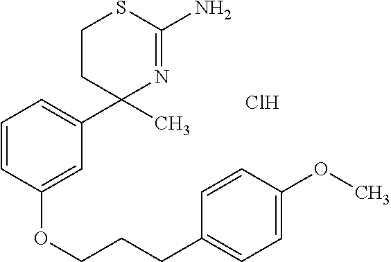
C1CC(C2=CC=CC(OCCCC3=CC=C(OC)C=C3)=C2)(C)N=C(N)S1.Cl
